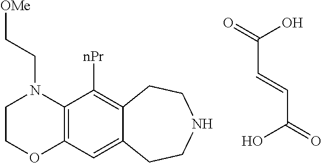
C12=C(C=C3C(=C1[nPr])CCNCC3)OCCN2CC[OMe].C(C=CC(=O)O)(=O)O
